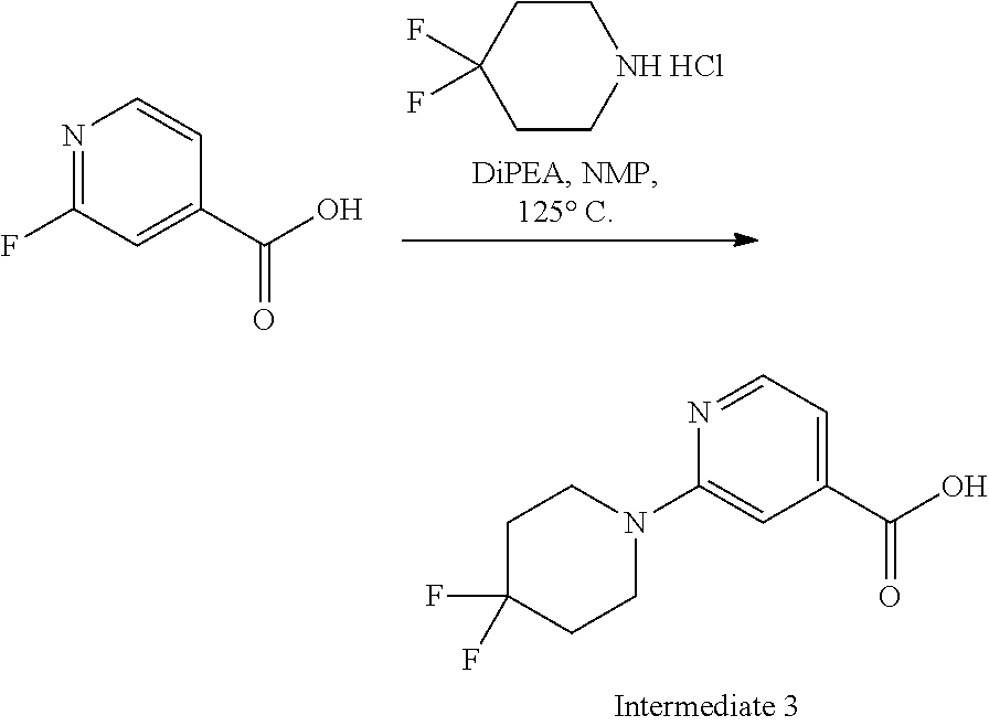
C1CC(F)(F)CC[NH HCl]1.N1=C(F)C=C(C(O)=O)C=C1.C1(C(O)=O)=CC=NC(N2CCC(F)(F)CC2)=C1
